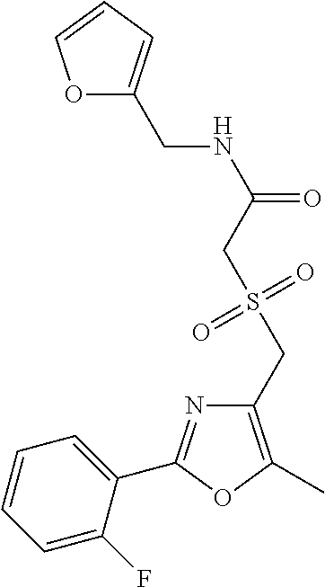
C1=CC=C(F)C(C2=NC(CS(CC(NCC3=CC=CO3)=O)(=O)=O)=C(C)O2)=C1
